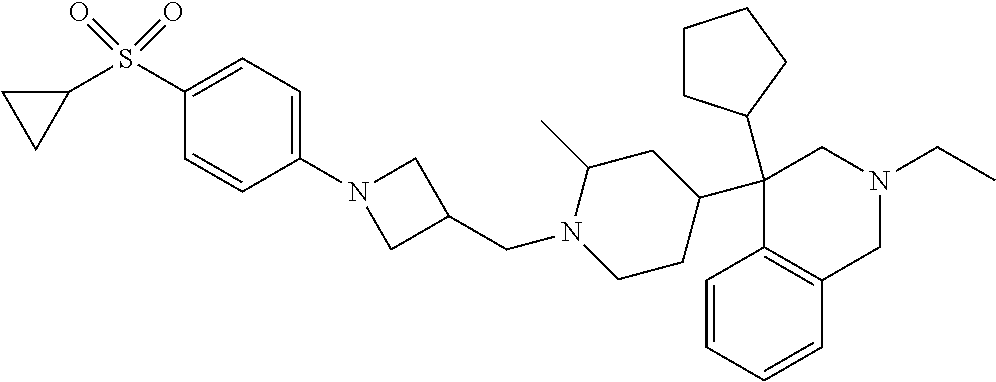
C1(C2CC(C)N(CC3CN(C4=CC=C(S(=O)(=O)C5CC5)C=C4)C3)CC2)(C2CCCC2)C2=C(CN(CC)C1)C=CC=C2
